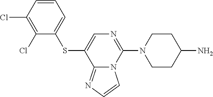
C1=CC(Cl)=C(Cl)C(SC2=CN=C(N3CCC(N)CC3)N3C2=NC=C3)=C1
